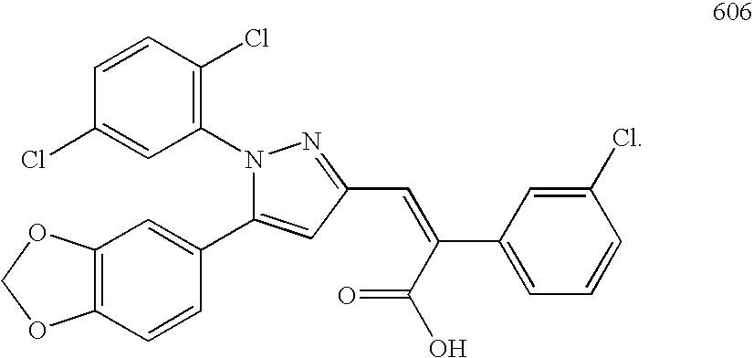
N1(C2=C(Cl)C=CC(Cl)=C2)C(C2=CC3=C(C=C2)OCO3)=CC(C=C(C2=CC=CC(Cl)=C2)C(=O)O)=N1
